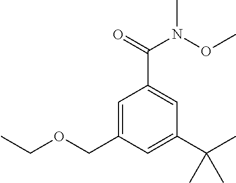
C1=C(COCC)C=C(C(C)(C)C)C=C1C(N(OC)C)=O
